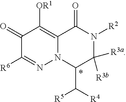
C1(=O)C([R6])=NN2C(=C1[OR1])C(=O)N([R2])C([R3b])([R3a])C2C([R5])[R4]
